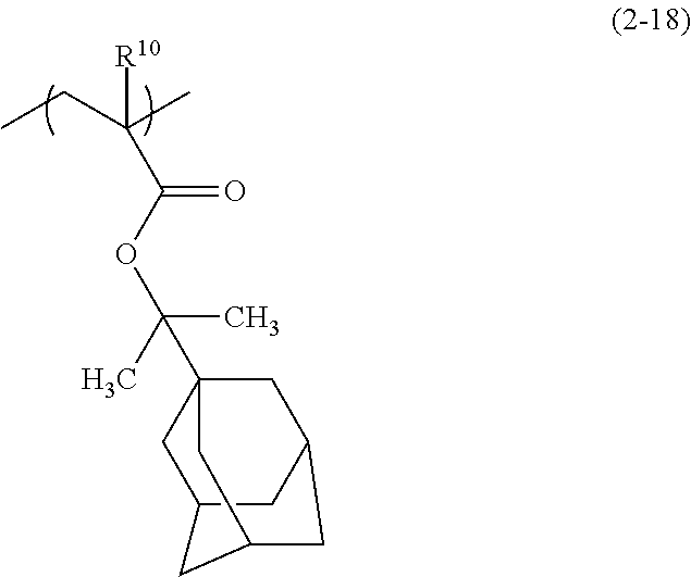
C(C(OC(C)(C)C12CC3CC(C1)CC(C3)C2)=O)(CC)(C)[R10]
